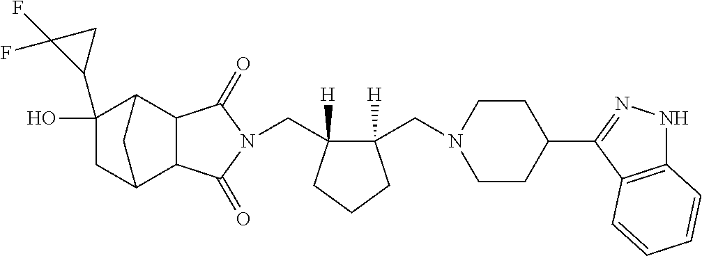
C(C1([H])C(CN2CCC(C3=NNC4=C3C=CC=C4)CC2)([H])CCC1)N1C(=O)C2C3CC(O)(C4CC4(F)F)C(C2C1=O)C3
